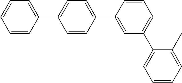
C1=CC(C2=CC=C(C3=CC(C4=CC=CC=C4C)=CC=C3)C=C2)=CC=C1
